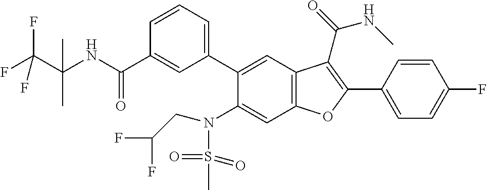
C1=CC(C2=C(C(=O)NC)C3=C(C=C(N(CC(F)F)S(=O)(=O)C)C(C4=CC=CC(C(NC(C(F)(F)F)(C)C)=O)=C4)=C3)O2)=CC=C1F
